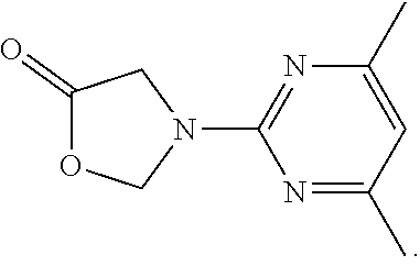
N1=C(C)C=C(C)N=C1N1CC(=O)OC1
